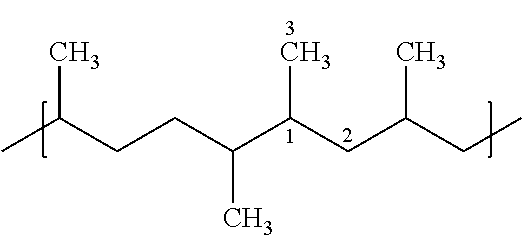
C(CC(C(CC(CC)C)C)C)C(C)C
